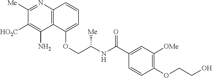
C1([Me])=NC2=C(C(N)=C1[HO2C])C(OCC(NC(C1=CC([OMe])=C(OCCO)C=C1)=O)[Me])=CC=C2
